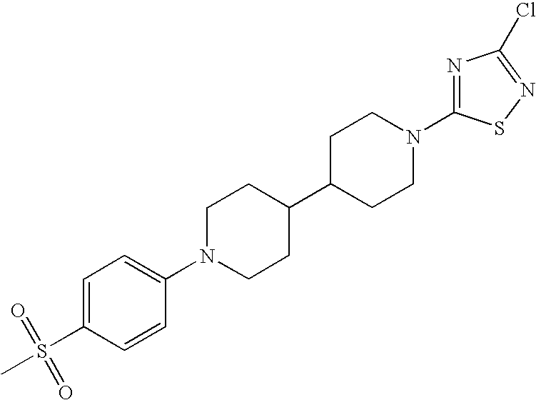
C1=C(S(=O)(=O)C)C=CC(N2CCC(C3CCN(C4=NC(Cl)=NS4)CC3)CC2)=C1
